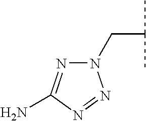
C(C(C)C)N1N=C(N)N=N1
